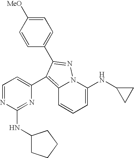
C1=C(NC2CC2)N2C(=C(C3=CC=NC(NC4CCCC4)=N3)C(C3=CC=C([MeO])C=C3)=N2)C=C1
